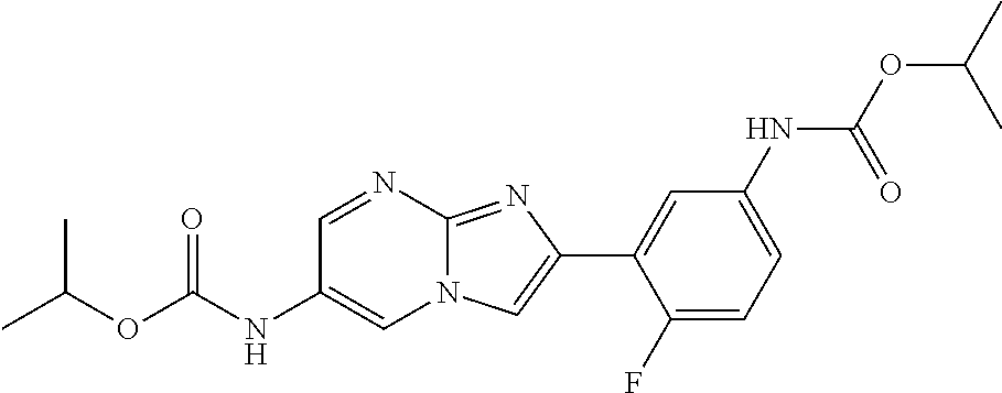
C1=NC2=NC(C3=CC(NC(OC(C)C)=O)=CC=C3F)=CN2C=C1NC(OC(C)C)=O
